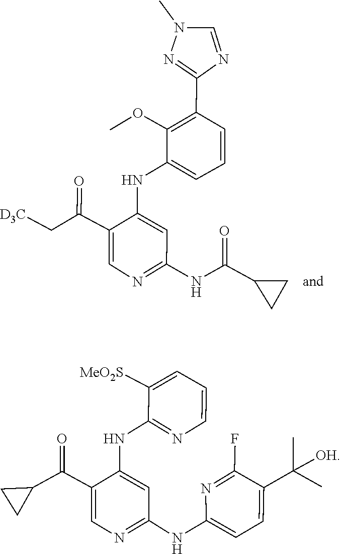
C1(C2=C(OC)C(NC3=CC(NC(C4CC4)=O)=NC=C3C(C[D3C])=O)=CC=C2)=NN(C)C=N1.C1(C([OH])(C)C)=CC=C(NC2=NC=C(C(C3CC3)=O)C(NC3=NC=CC=C3[MeO2S])=C2)N=C1F
